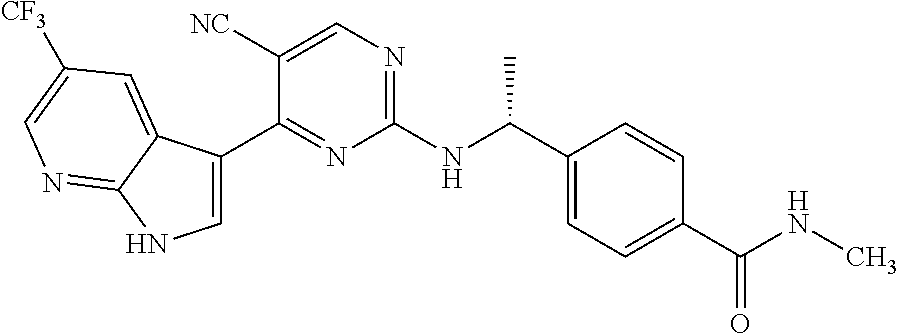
C1=C(C2=NC(NC(C3=CC=C(C(=O)NC)C=C3)C)=NC=C2[NC])C2=CC([CF3])=CN=C2N1
